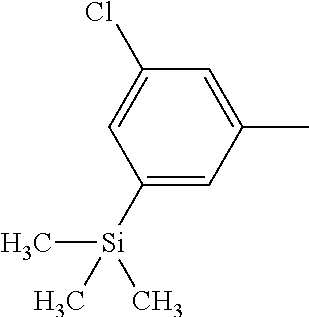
C1([Si](C)(C)C)=CC(C)=CC(Cl)=C1
